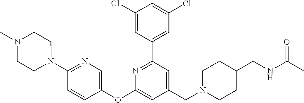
C1(Cl)=CC(C2=NC(OC3=CN=C(N4CCN(C)CC4)C=C3)=CC(CN3CCC(CNC(C)=O)CC3)=C2)=CC(Cl)=C1
